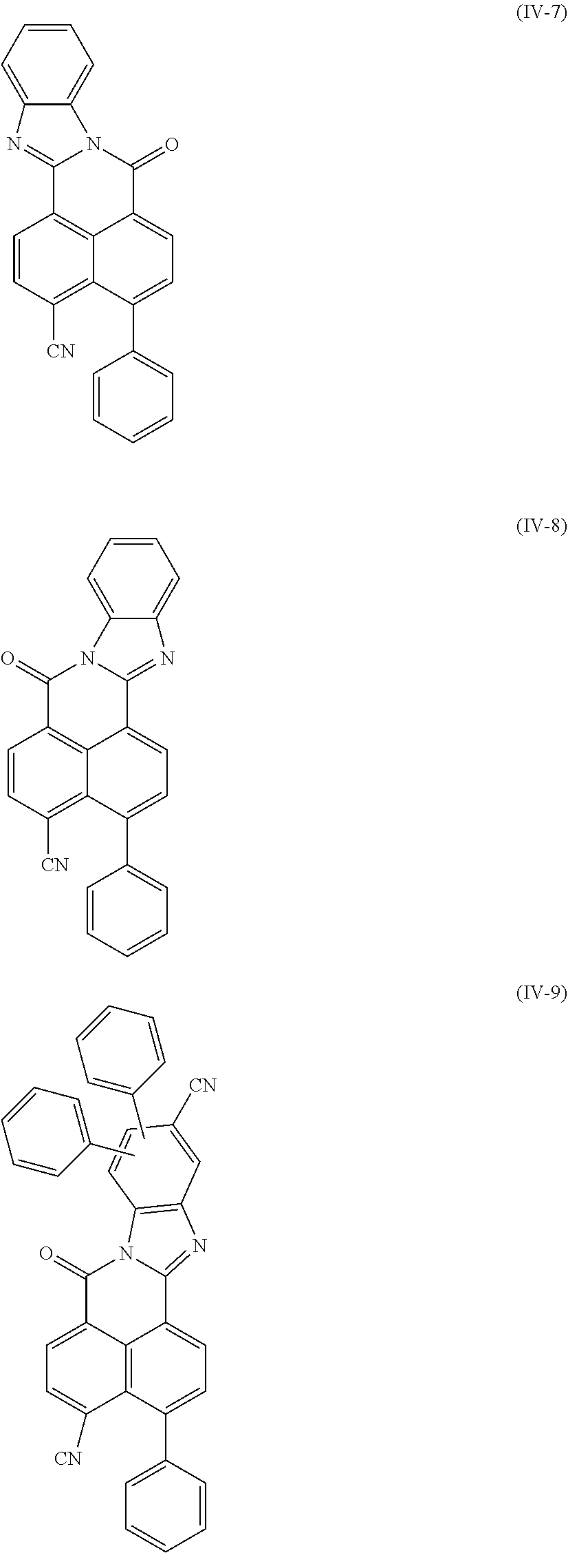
CC1=CC=CC=C1.C1(=O)C2=CC=C([CN])C3=C2C(=CC=C3C2=CC=CC=C2)C2=NC3=C(N12)C=CC([CN])=C3.CC1=CC=CC=C1.C12=NC3=CC=CC=C3N1C(=O)C1=CC=C(C3=CC=CC=C3)C3=C([CN])C=CC2=C13.C1(=O)C2=C3C(=CC=C(C4=CC=CC=C4)C3=C([CN])C=C2)C2=NC3=CC=CC=C3N12
